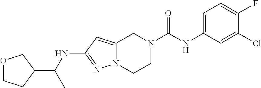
C12=CC(NC(C)C3COCC3)=NN1CCN(C(NC1=CC=C(F)C(Cl)=C1)=O)C2
